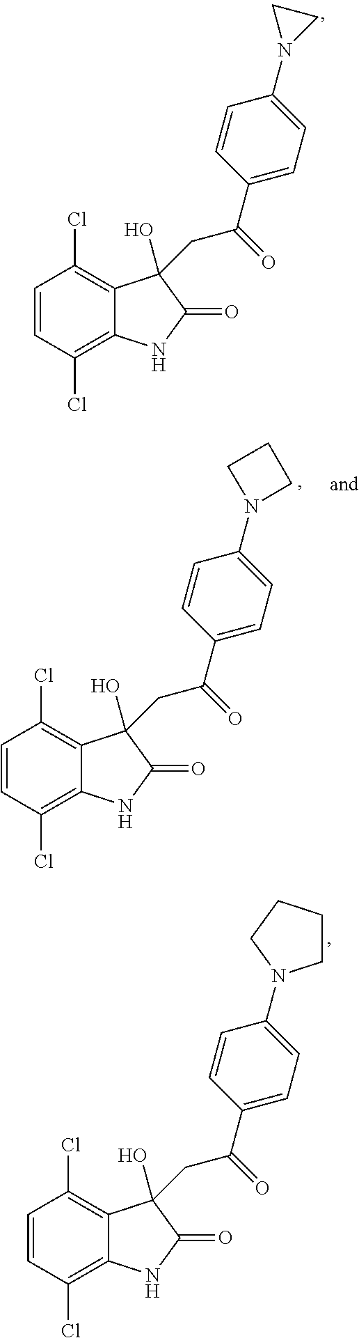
C1=CC(Cl)=C2C(=C1Cl)C(O)(CC(C1=CC=C(N3CC3)C=C1)=O)C(=O)N2.C1=CC(Cl)=C2C(=C1Cl)C(O)(CC(C1=CC=C(N3CCC3)C=C1)=O)C(=O)N2.C1=CC(Cl)=C2C(=C1Cl)C(O)(CC(C1=CC=C(N3CCCC3)C=C1)=O)C(=O)N2
